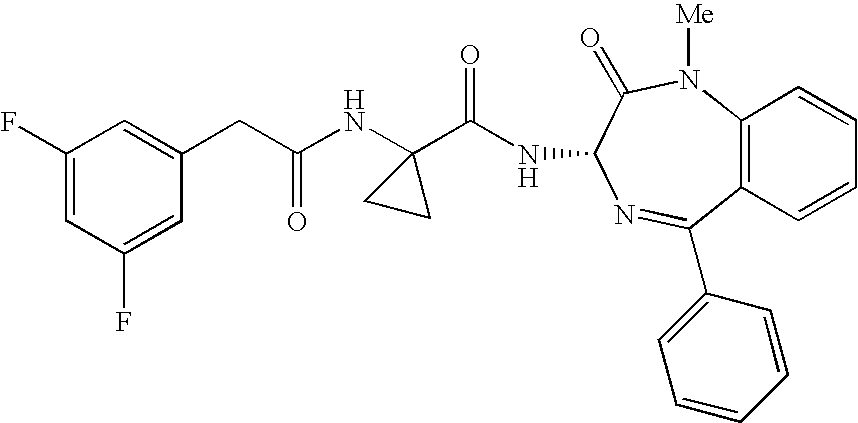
C1(F)=CC(F)=CC(CC(NC2(C(=O)NC3C(=O)N([Me])C4=C(C=CC=C4)C(C4=CC=CC=C4)=N3)CC2)=O)=C1
